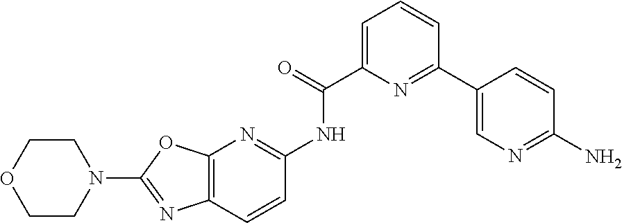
C1=CC2=C(N=C1NC(=O)C1=CC=CC(C3=CN=C(N)C=C3)=N1)OC(N1CCOCC1)=N2
